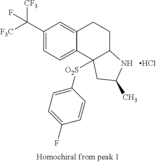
Cl.C1(C([F3C])([CF3])F)=CC=C2C(=C1)CCC1NC(C)CC21[O2S]C1=CC=C(F)C=C1
